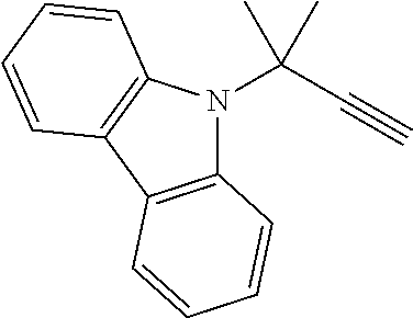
C12=C(C3=C(N1C(C#C)(C)C)C=CC=C3)C=CC=C2
